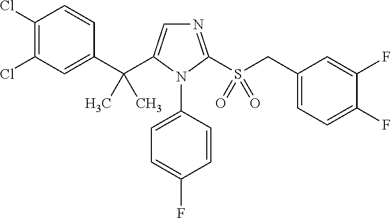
C1(C(C2=CN=C(S(CC3=CC=C(F)C(F)=C3)(=O)=O)N2C2=CC=C(F)C=C2)(C)C)=CC(Cl)=C(Cl)C=C1
